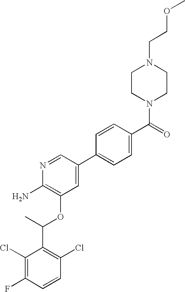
C1(Cl)=C(F)C=CC(Cl)=C1C(C)OC1=C(N)N=CC(C2=CC=C(C(=O)N3CCN(CCOC)CC3)C=C2)=C1
